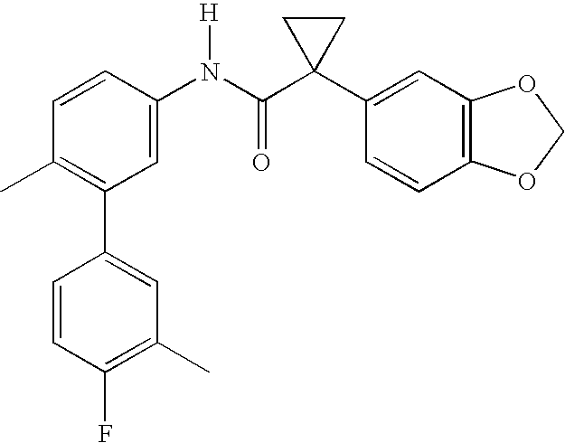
C1(N(C(C2(C3=CC4=C(C=C3)OCO4)CC2)=O)[H])=CC(C2=CC(C)=C(F)C=C2)=C(C)C=C1
